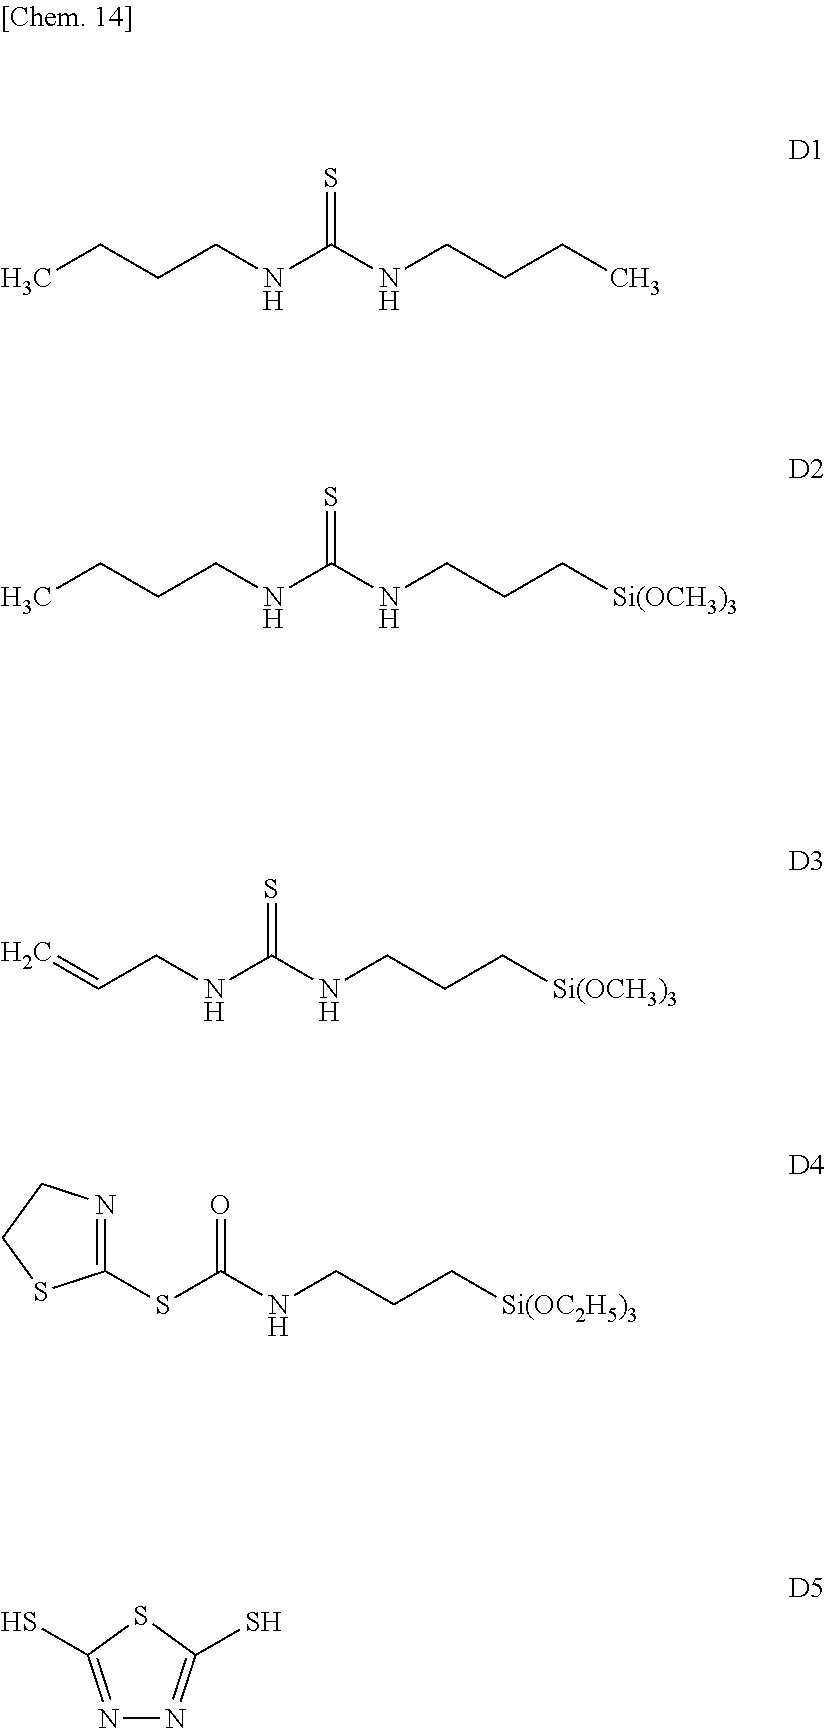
N1=C(S)SC(S)=N1.CCCCNC(NCCCC)=S.CCCCNC(NCCC[Si(OCH3)3])=S.C=CCNC(NCCC[Si(OCH3)3])=S.C1(SC(NCCC[Si(OC2H5)3])=O)=NCCS1
